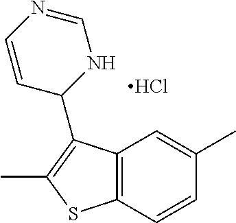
C12=C(C=CC(C)=C1)SC(C)=C2C1NC=NC=C1.Cl
